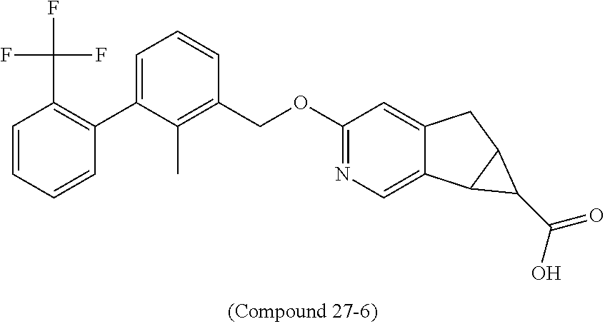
C1(C2=CC=CC(COC3=NC=C4C(=C3)CC3C4C3C(=O)O)=C2C)=C(C(F)(F)F)C=CC=C1
